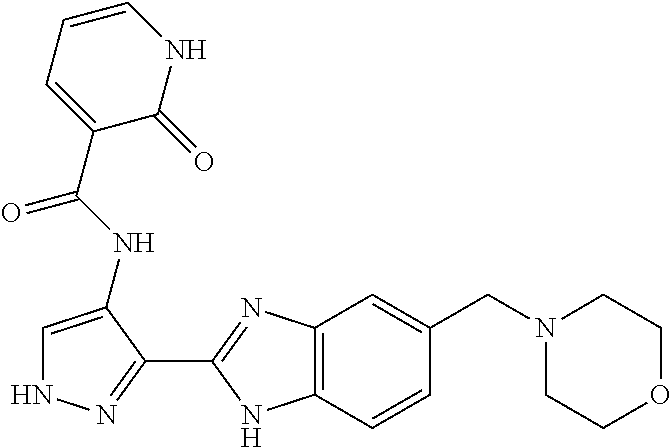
C12=C(C=CC(CN3CCOCC3)=C1)NC(C1=NNC=C1NC(=O)C1=CC=CNC1=O)=N2
